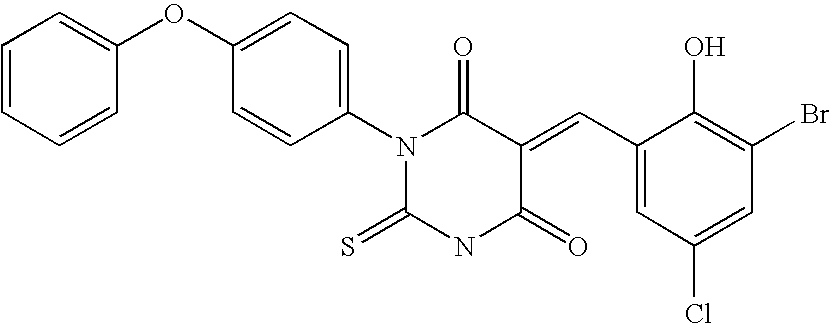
O=C1C(=CC2=CC(Cl)=CC(Br)=C2O)C(=O)N(C2=CC=C(OC3=CC=CC=C3)C=C2)C(=S)N1
